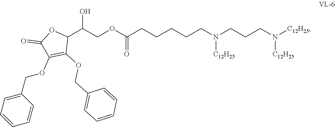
C(OC(CCCCCN(CCCN([C12H25])[C12H25])[C12H25])=O)C(C1OC(=O)C(OCC2=CC=CC=C2)=C1OCC1=CC=CC=C1)O
